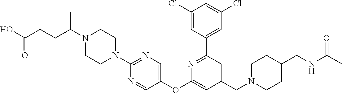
C1(Cl)=CC(C2=NC(OC3=CN=C(N4CCN(C(CCC(O)=O)C)CC4)N=C3)=CC(CN3CCC(CNC(C)=O)CC3)=C2)=CC(Cl)=C1
